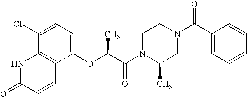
C1=CC(=O)NC2=C1C(OC(C)C(=O)N1C(C)CN(C(=O)C3=CC=CC=C3)CC1)=CC=C2Cl
